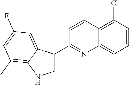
C1=CC(Cl)=C2C(=C1)N=C(C1=CNC3=C(C)C=C(F)C=C13)C=C2
